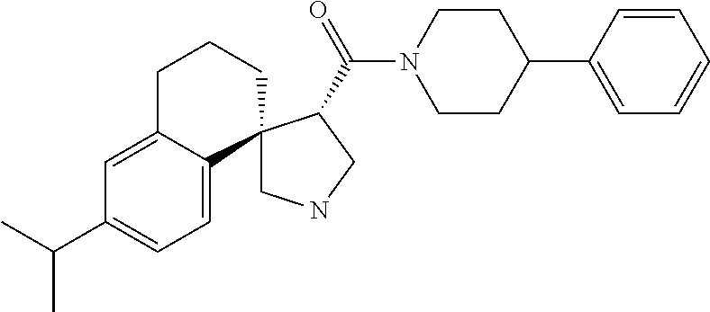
C1NCC(C(N2CCC(C3=CC=CC=C3)CC2)=O)C12C1=CC=C(C(C)C)C=C1CCC2
